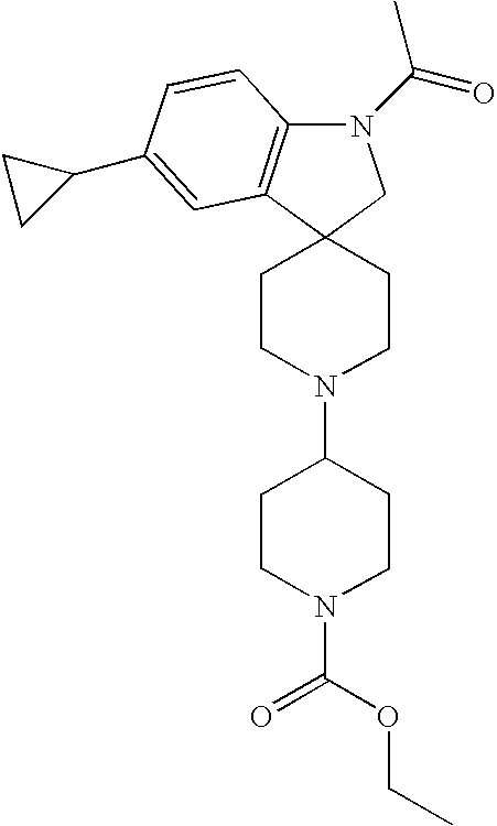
N1(C(=O)C)C2=C(C3(C1)CCN(C1CCN(C(=O)OCC)CC1)CC3)C=C(C1CC1)C=C2
